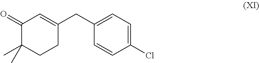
C1(=O)C(C)(C)CCC(CC2=CC=C(Cl)C=C2)=C1
